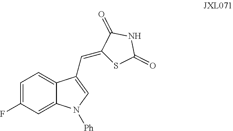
C1=C(F)C=C2C(=C1)C(C=C1SC(=O)NC1=O)=CN2[Ph]
